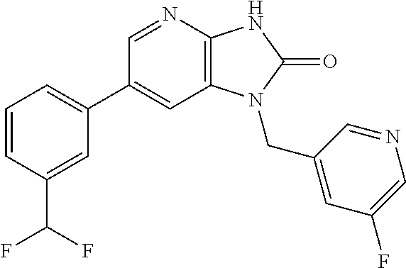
C1(C2=CC=CC(C(F)F)=C2)=CC2=C(N=C1)NC(=O)N2CC1=CC(F)=CN=C1
